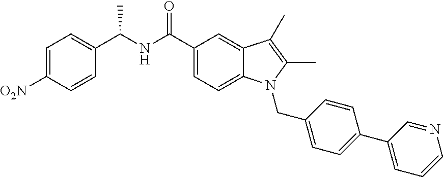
C1=C([O2N])C=CC(C(NC(C2=CC=C3C(=C2)C(C)=C(C)N3CC2=CC=C(C3=CC=CN=C3)C=C2)=O)C)=C1
